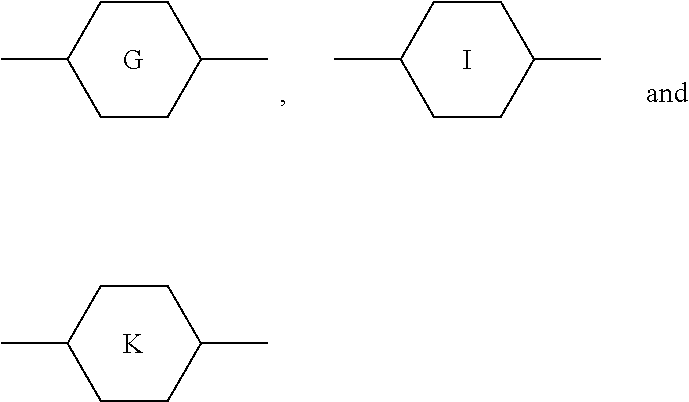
C1(C)CCC(C)CC1.[K].I.C1(C)CCC(C)CC1.[G].CC1CCC(C)CC1
